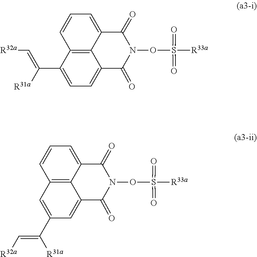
C12=C3C(=CC=C1)C(=O)N(OS(=O)(=O)[R33a])C(=O)C3=CC=C2C([R31a])=C[R32a].C12=C3C(=CC=C1)C(=O)N(OS(=O)(=O)[R33a])C(=O)C3=CC(C([R31a])=C[R32a])=C2
